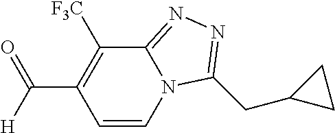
C(C1=C([F3C])C2=NN=C(CC3CC3)N2C=C1)([H])=O
